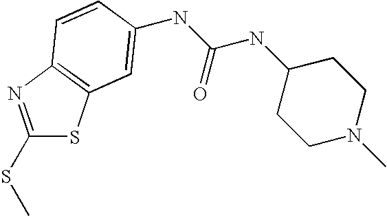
N(C(NC1CCN(C)CC1)=O)C1=CC2=C(N=C(SC)S2)C=C1
